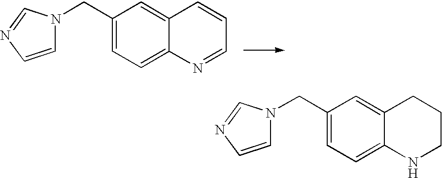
C1=CN=CN1CC1=CC=C2C(=C1)C=CC=N2.C1=CN=CN1CC1=CC=C2C(=C1)CCCN2
